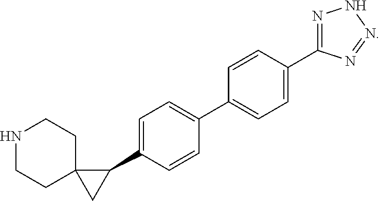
C1(C2=CC=C(C3=CC=C(C4=NNN=N4)C=C3)C=C2)C2(C1)CCNCC2
